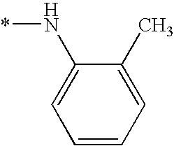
C1=C(N*)C(C)=CC=C1
